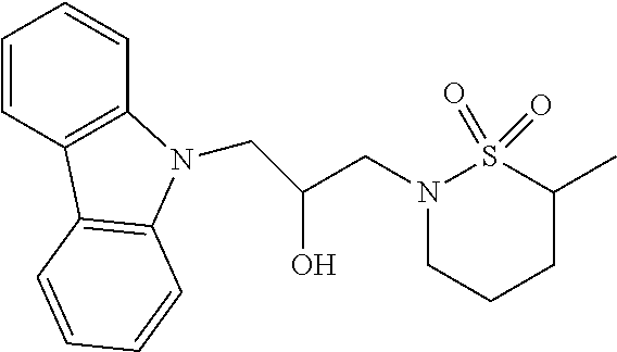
C1=CC2=C(C=C1)N(CC(CN1CCCC(C)S1(=O)=O)O)C1=C2C=CC=C1
